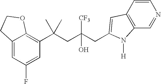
C12=CC(F)=CC(C(CC(CC3=CC4=C(C=NC=C4)N3[H])([CF3])O)(C)C)=C1OCC2
